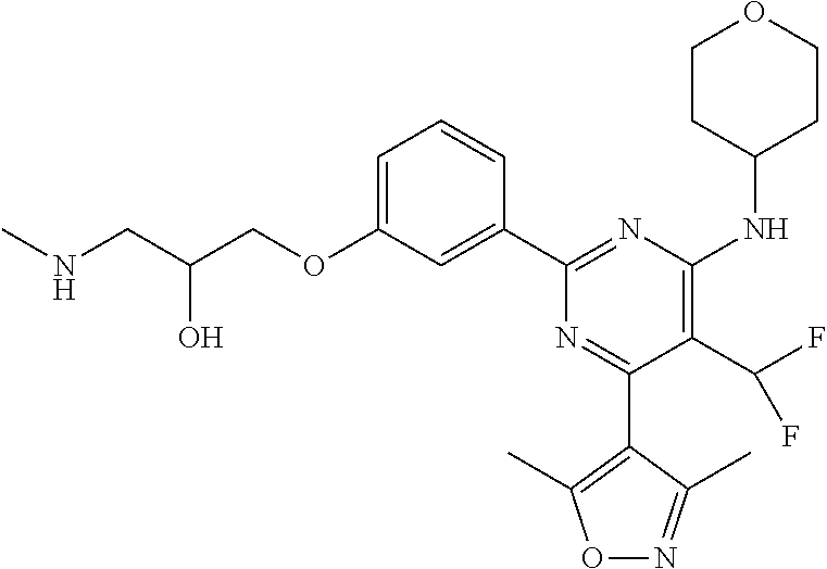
C1=C(OCC(CNC)O)C=C(C2=NC(NC3CCOCC3)=C(C(F)F)C(C3=C(C)ON=C3C)=N2)C=C1
